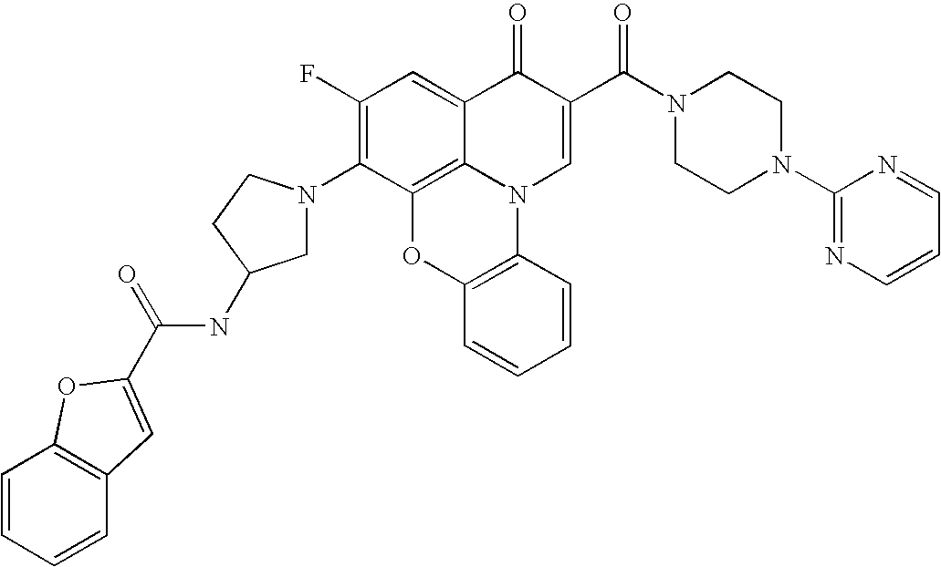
C1(F)=C(N2CC(NC(=O)C3=CC4=C(C=CC=C4)O3)CC2)C2=C3C(=C1)C(=O)C(C(N1CCN(C4=NC=CC=N4)CC1)=O)=CN3C1=C(O2)C=CC=C1
